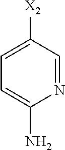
N1=CC([X2])=CC=C1N
